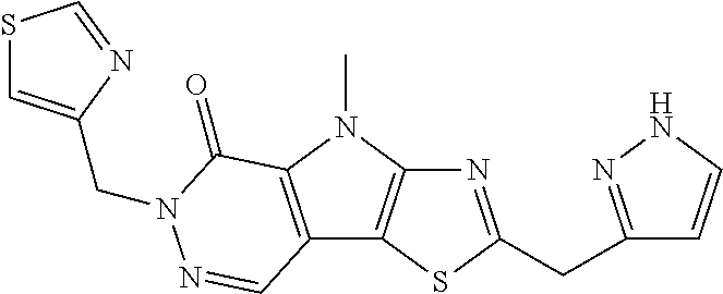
N1=C(CC2=NNC=C2)SC2=C1N(C)C1=C2C=NN(CC2=CSC=N2)C1=O
